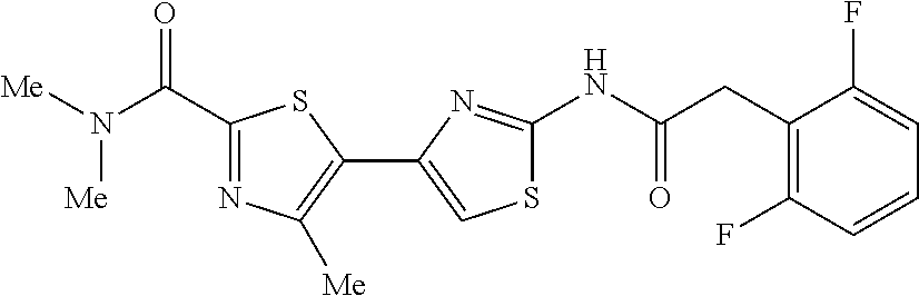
N(C(=O)CC1=C(F)C=CC=C1F)C1=NC(C2=C([Me])N=C(C(N([Me])[Me])=O)S2)=CS1
